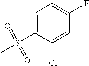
C1=C(S(C)(=O)=O)C(Cl)=CC(F)=C1
